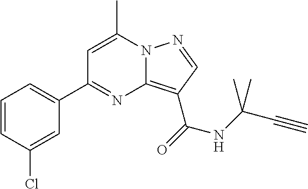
C1=C(C)N2C(=C(C(=O)NC(C#C)(C)C)C=N2)N=C1C1=CC=CC(Cl)=C1
